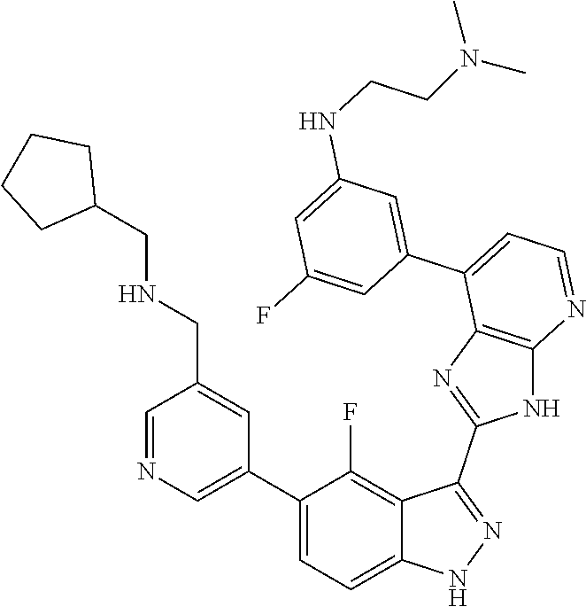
C1=NC=C(C2=CC=C3C(=C2F)C(C2=NC4=C(N2)N=CC=C4C2=CC(NCCN(C)C)=CC(F)=C2)=NN3)C=C1CNCC1CCCC1
